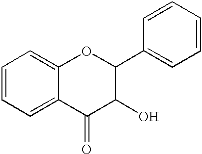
C1=CC=C2C(=C1)OC(C1=CC=CC=C1)C(O)C2=O
